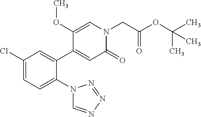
C1(Cl)=CC=C(N2C=NN=N2)C(C2=CC(=O)N(CC(OC(C)(C)C)=O)C=C2OC)=C1
